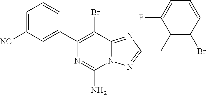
C1=C([NC])C=C(C2=C(Br)C3=NC(CC4=C(Br)C=CC=C4F)=NN3C(N)=N2)C=C1
